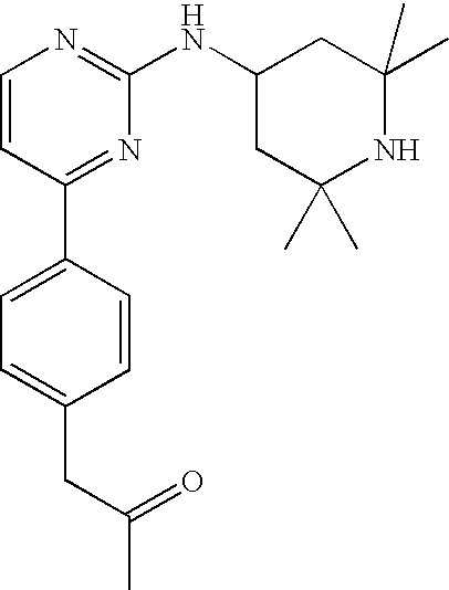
C1(C2=CC=C(CC(=O)C)C=C2)=NC(NC2CC(C)(C)NC(C)(C)C2)=NC=C1
